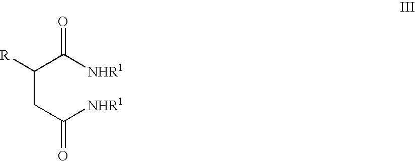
C(CC([NHR1])=O)(C([NHR1])=O)[R]
